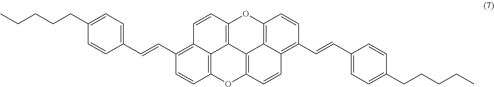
C1=CC2=C3C(=C1C=CC1=CC=C(CCCCC)C=C1)C=CC1=C3C3=C(O2)C=CC2=C(C=CC4=CC=C(CCCCC)C=C4)C=CC(=C32)O1
